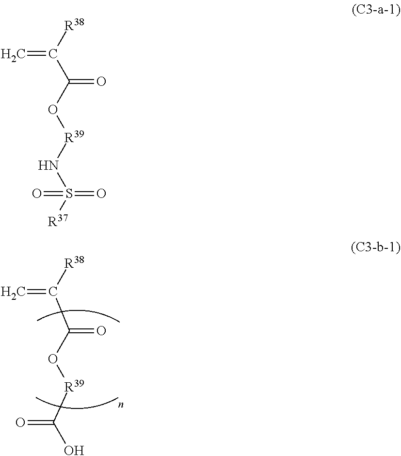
[R38]C(C(O[R39]C(O)=O)=O)=C.[R38]C(C(O[R39]NS([R37])(=O)=O)=O)=C
